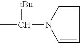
C1=CN(C(C)[tBu])C=C1
